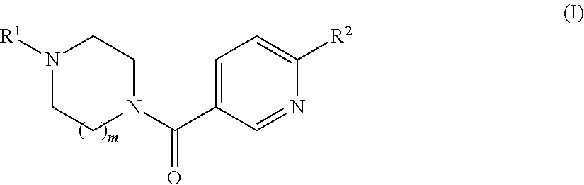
C1=C(C(N2CCN([R1])CC2)=O)C=NC([R2])=C1
